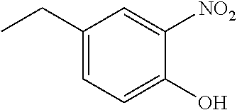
C1(CC)=CC=C(O)C([NO2])=C1
